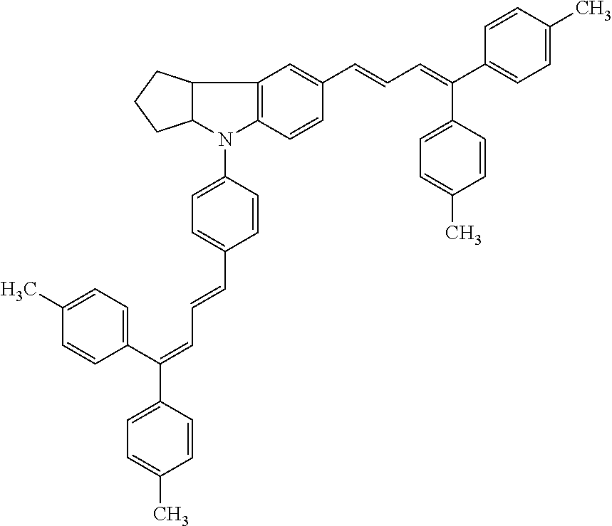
C12C(N(C3=CC=C(C=CC=C(C4=CC=C(C)C=C4)C4=CC=C(C)C=C4)C=C3)C3=C1C=C(C=CC=C(C1=CC=C(C)C=C1)C1=CC=C(C)C=C1)C=C3)CCC2
